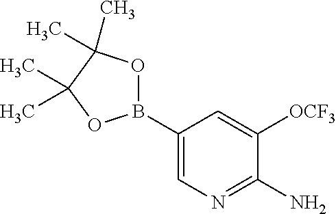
C1([OCF3])=CC(B2OC(C)(C)C(C)(C)O2)=CN=C1N
